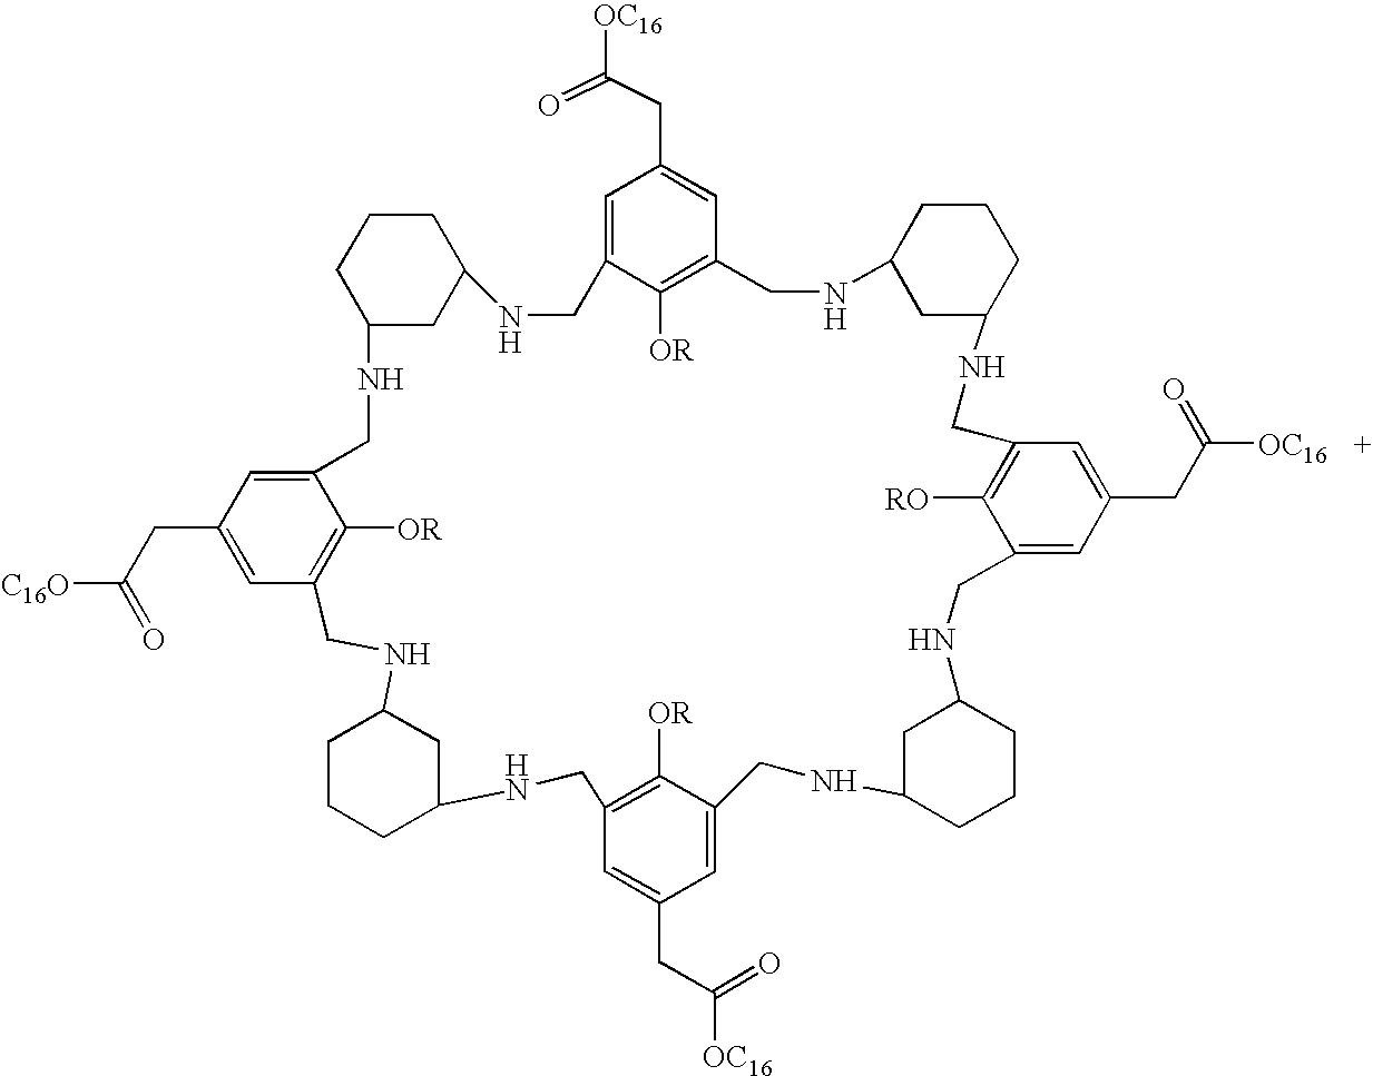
C1CCC2CC1NCC1=C([OR])C(=CC(CC([C16O])=O)=C1)CNC1CC(CCC1)NCC1=CC(CC([OC16])=O)=CC(=C1[OR])CNC1CCCC(C1)NCC1=C([RO])C(=CC(CC([OC16])=O)=C1)CNC1CCCC(NCC3=CC(CC([OC16])=O)=CC(=C3[OR])CN2)C1
